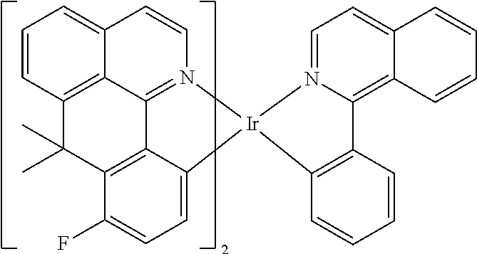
C1=CC2=C3C(=C1)C=CN1=C3C3=C(C(F)=CC=C3[Ir]13N1=CC=C4C(=C1C1=C3C=CC=C1)C=CC=C4)C2(C)C
